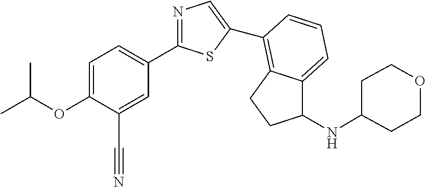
C1=C(OC(C)C)C(C#N)=CC(C2=NC=C(C3=C4C(=CC=C3)C(NC3CCOCC3)CC4)S2)=C1
